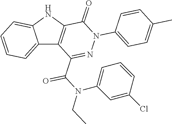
C12=CC=CC=C1NC1=C2C(C(N(C2=CC=CC(Cl)=C2)CC)=O)=NN(C2=CC=C(C)C=C2)C1=O
